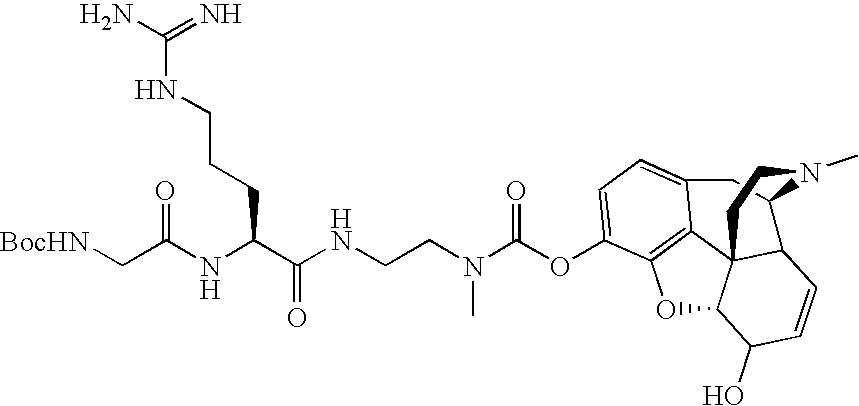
[BocHN]CC(NC(C(NCCN(C(OC1=CC=C2C3=C1OC1C34C(C=CC1O)C(C2)N(C)CC4)=O)C)=O)CCCNC(N)=N)=O
